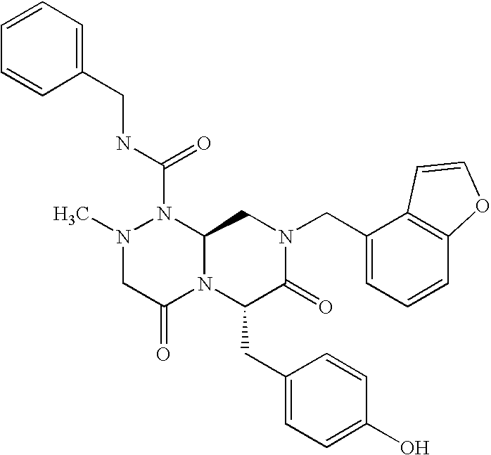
N1(C(NCC2=CC=CC=C2)=O)N(C)CC(=O)N2C1CN(CC1=CC=CC3=C1C=CO3)C(=O)C2CC1=CC=C(O)C=C1
